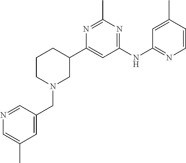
C1(C2CCCN(CC3=CC(C)=CN=C3)C2)=CC(NC2=NC=CC(C)=C2)=NC(C)=N1
